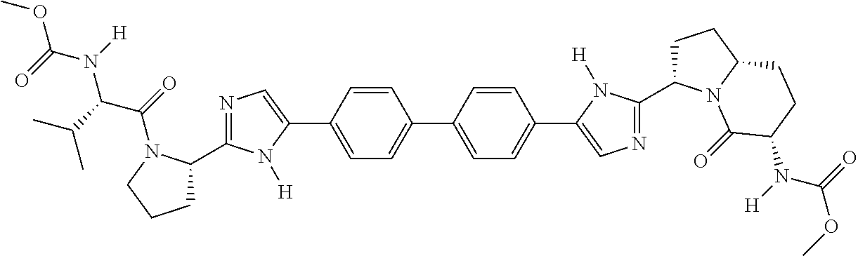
N1=C(C2CCCN2C(C(N(C(OC)=O)[H])C(C)C)=O)N([H])C(C2=CC=C(C3=CC=C(C4=CN=C(C5CCC6N5C(=O)C(N(C(OC)=O)[H])CC6)N4[H])C=C3)C=C2)=C1
